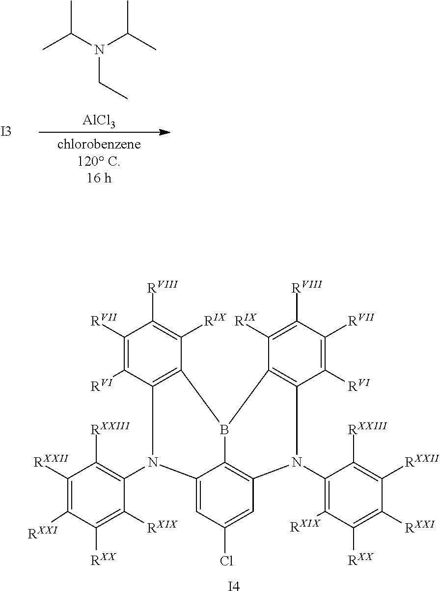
CC(N(C(C)C)CC)C.[AlCl3].[I3].C1([RXXII])=C([RXXI])C([RXX])=C([RXIX])C(N2C3=CC(Cl)=CC4=C3B(C3=C2C([RVI])=C([RVII])C([RVIII])=C3[RIX])C2=C(N4C3=C([RXIX])C([RXX])=C([RXXI])C([RXXII])=C3[RXXIII])C([RVI])=C([RVII])C([RVIII])=C2[RIX])=C1[RXXIII].[I4]
